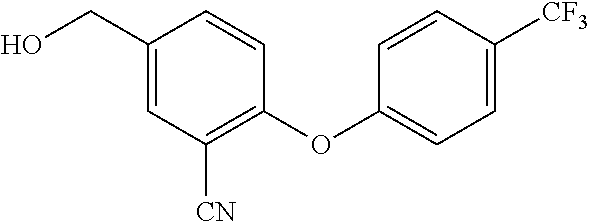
C1=C(CO)C=CC(OC2=CC=C([CF3])C=C2)=C1[CN]
